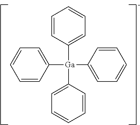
C1=CC([Ga](C2=CC=CC=C2)(C2=CC=CC=C2)C2=CC=CC=C2)=CC=C1
